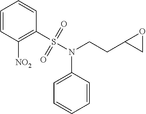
C1=CC([NO2])=C(S(=O)(=O)N(CCC2CO2)C2=CC=CC=C2)C=C1
